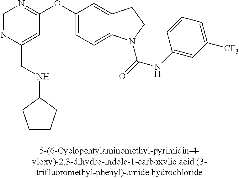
C1(OC2=CC=C3C(=C2)CCN3C(=O)NC2=CC([CF3])=CC=C2)=NC=NC(CNC2CCCC2)=C1
